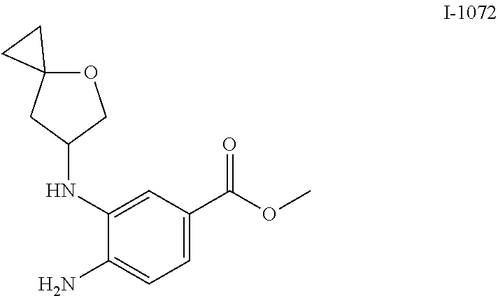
C1(NC2COC3(C2)CC3)=CC(C(OC)=O)=CC=C1N
